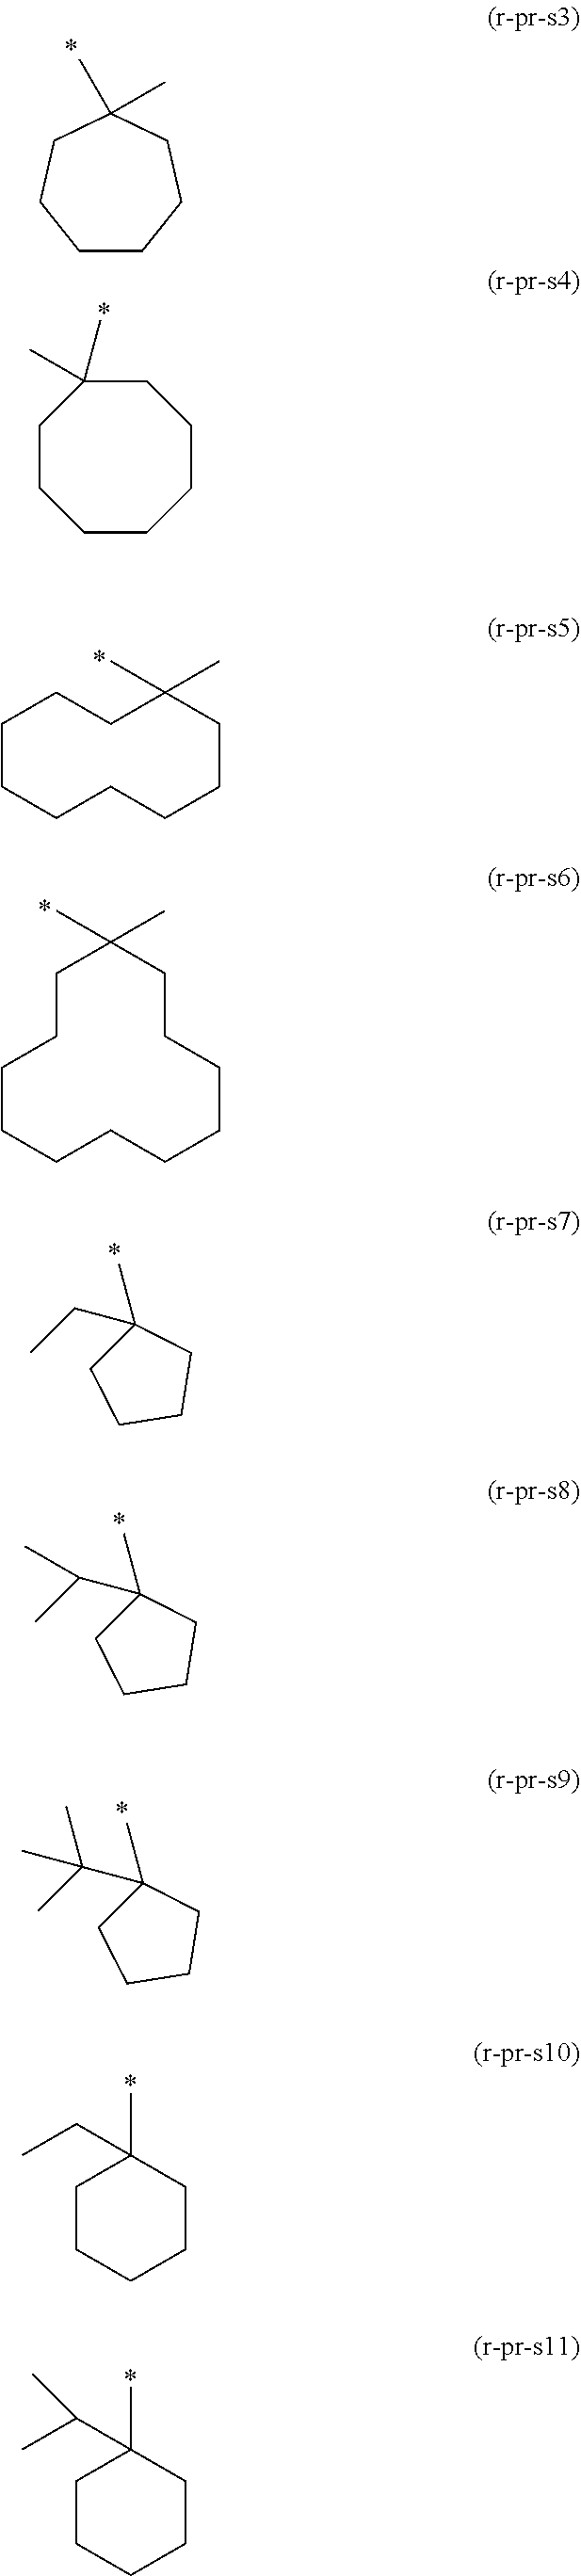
C1CCCC(C)(C)CC1.C1CCCCCCC1(C)C.C1CCCCCCC(C)(C)CC1.C1CC(C)(C)CCCCCCCCC1.C1(C)(CC)CCCC1.C1(C)(C(C)C)CCCC1.C1(C)(C(C)(C)C)CCCC1.C1CCCCC1(C)CC.C1CCCCC1(C)C(C)C
